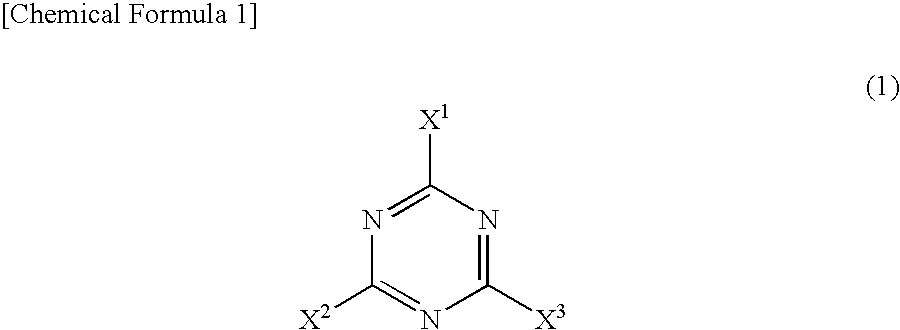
C1([X1])=NC([X2])=NC([X3])=N1
